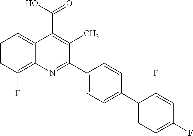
C1=CC(F)=C2C(=C1)C(C(O)=O)=C(C)C(C1=CC=C(C3=CC=C(F)C=C3F)C=C1)=N2
